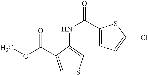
C1=C(C(OC)=O)C(NC(=O)C2=CC=C(Cl)S2)=CS1
